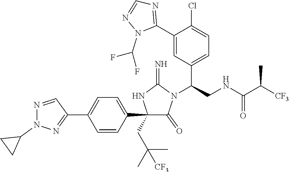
C1(C2=CC=C(C3=NN(C4CC4)N=C3)C=C2)(CC(C)(C)[CF3])C(=O)N(C(CNC(C([CF3])C)=O)C2=CC=C(Cl)C(C3=NC=NN3C(F)F)=C2)C(=N)N1
